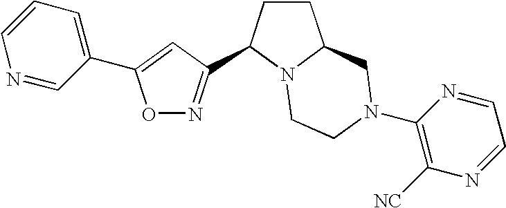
N1=CC(C2=CC(C3CCC4N3CCN(C3=C([NC])N=CC=N3)C4)=NO2)=CC=C1
